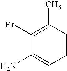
C1=CC(C)=C(Br)C(N)=C1
